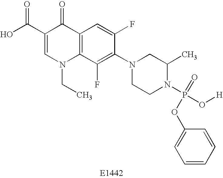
C1(C(O)=O)=CN(CC)C2=C(C1=O)C=C(F)C(N1CCN(P(OC3=CC=CC=C3)(=O)O[H])C(C)C1)=C2F
